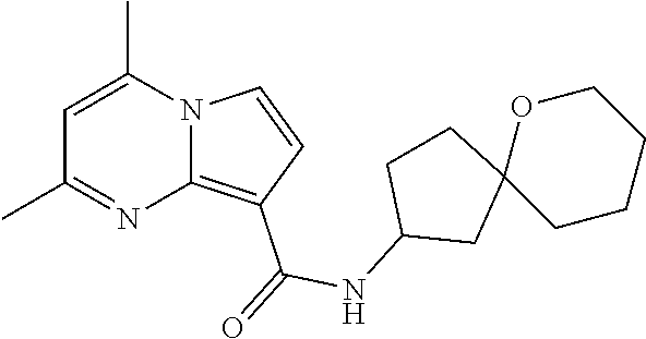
C12=C(C(=O)NC3CC4(CC3)CCCCO4)C=CN1C(C)=CC(C)=N2
